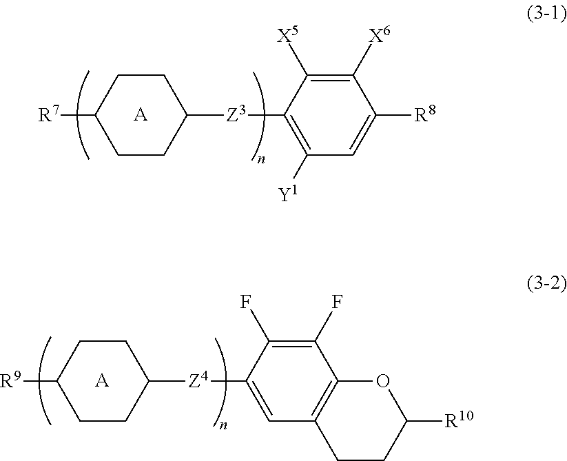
C1CC([Z3]C2=C([Y1])C=C([R8])C([X6])=C2[X5])CCC1[R7].[A].C1CC([Z4]C2=CC3=C(C(F)=C2F)OC([R10])CC3)CCC1[R9].[A]
